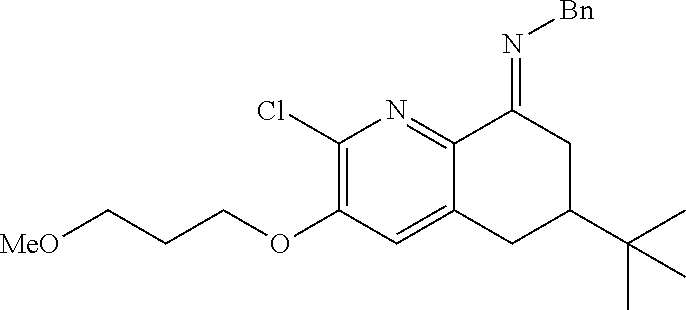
[MeO]CCCOC1=C(Cl)N=C2C(=C1)CC(C(C)(C)C)CC2=N[Bn]
